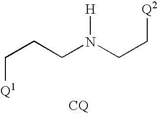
C(CCN(CC[Q2])[H])[Q1].[CQ]
